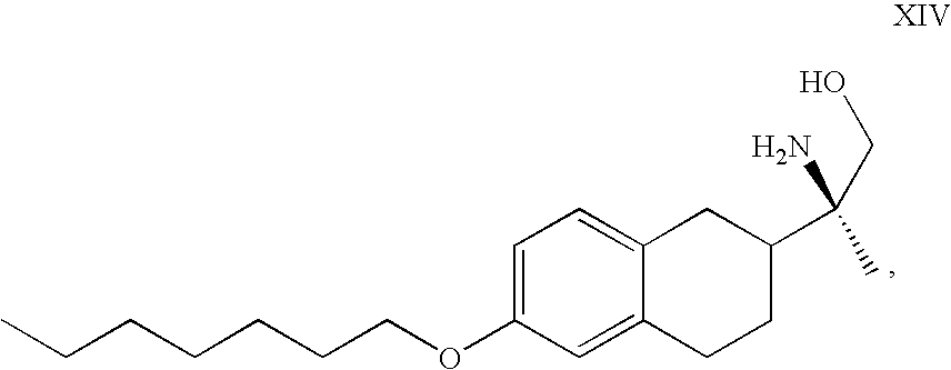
C1=C(OCCCCCCC)C=C2C(=C1)CC(C(CO)(N)C)CC2
